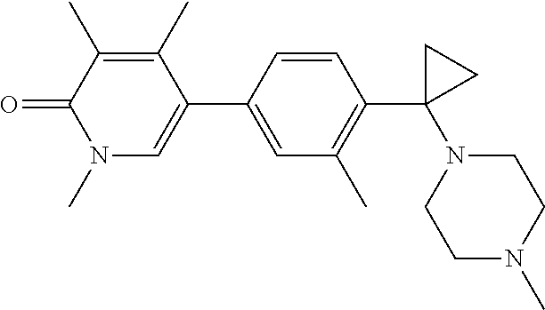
O=C1N(C)C=C(C2=CC(C)=C(C3(N4CCN(C)CC4)CC3)C=C2)C(C)=C1C
